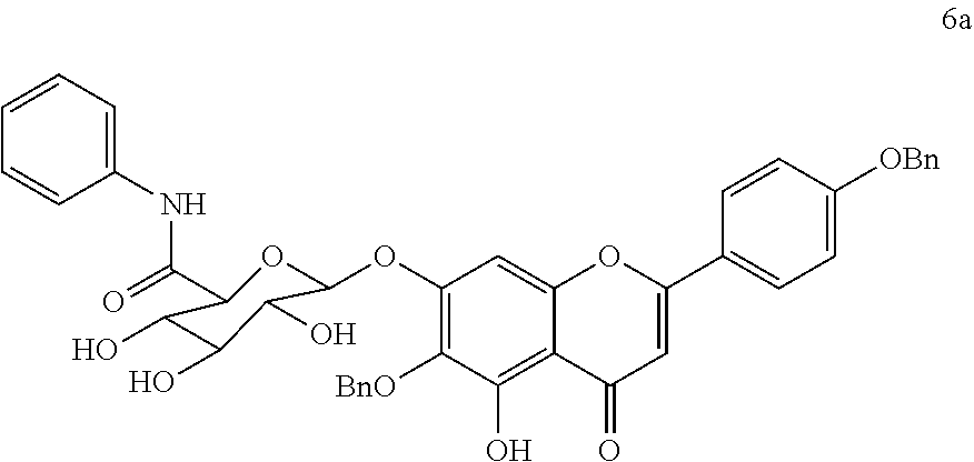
C1(OC2OC(C(=O)NC3=CC=CC=C3)C(O)C(O)C2O)=C([BnO])C(O)=C2C(=C1)OC(C1=CC=C([OBn])C=C1)=CC2=O
